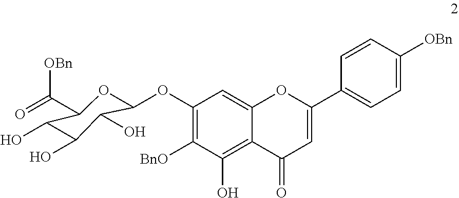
C1(OC2OC(C(=O)[OBn])C(O)C(O)C2O)=C([BnO])C(O)=C2C(=C1)OC(C1=CC=C([OBn])C=C1)=CC2=O
